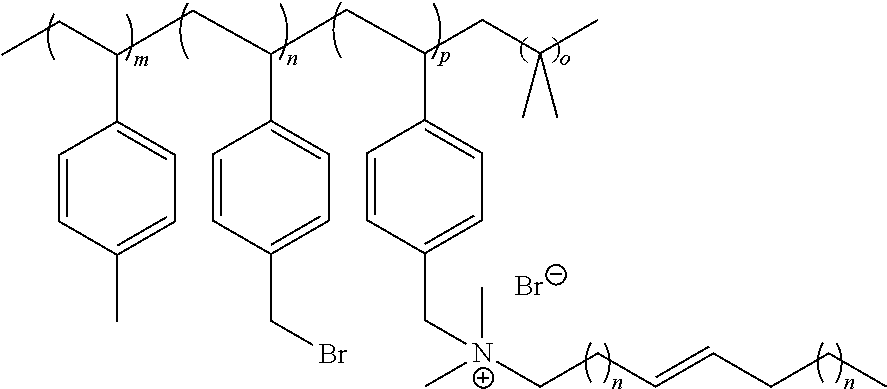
C1=CC(C)=CC=C1C(CC(C1=CC=C(CBr)C=C1)CC(C1=CC=C(C[N+](C)(C)CCC=CCCC)C=C1)CC(C)(C)C)CC.[Br-]
